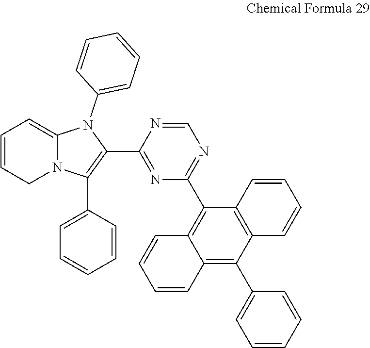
C1=CCN2C(=C1)N(C1=CC=CC=C1)C(C1=NC(C3=C4C(=C(C5=CC=CC=C5)C5=C3C=CC=C5)C=CC=C4)=NC=N1)=C2C1=CC=CC=C1
